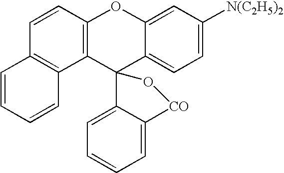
C1=CC2=C(C3=C1C=CC=C3)C1(C3=CC=C([N(C2H5)2])C=C3O2)C2=CC=CC=C2[CO]O1
